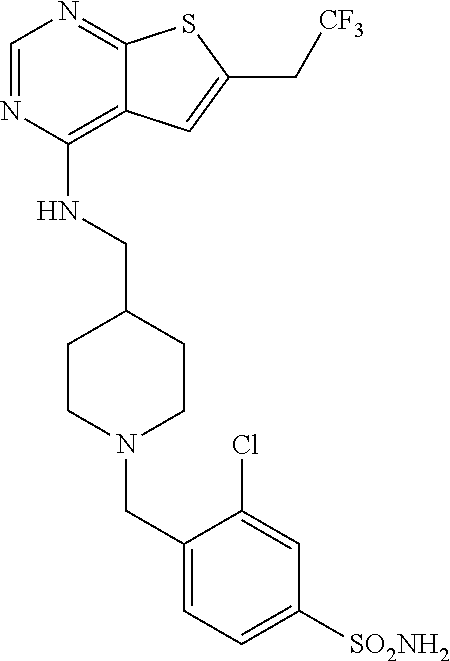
C1=NC(NCC2CCN(CC3=CC=C([SO2NH2])C=C3Cl)CC2)=C2C(=N1)SC(C[CF3])=C2
